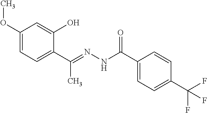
C1(OC)=CC=C(C(=NNC(C2=CC=C(C(F)(F)F)C=C2)=O)C)C(O)=C1
